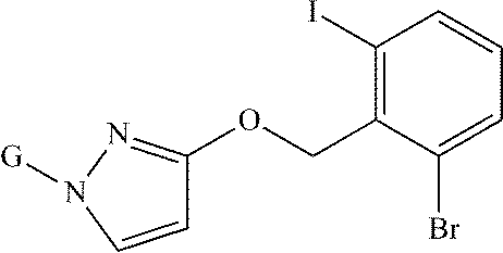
C1=CN([G])N=C1OCC1=C(I)C=CC=C1Br
